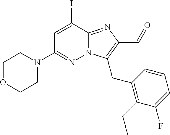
C1OCCN(C2=NN3C(=NC(C=O)=C3CC3=C(CC)C(F)=CC=C3)C(I)=C2)C1
